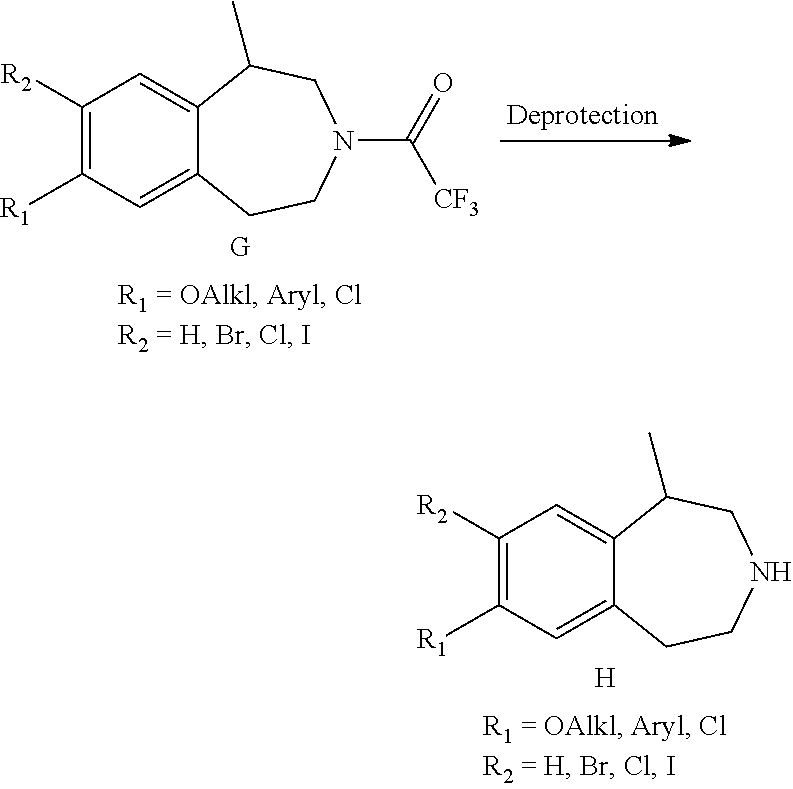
[H].C1([R2])=C([R1])C=C2C(=C1)C(C)CNCC2.[G].C1([R2])=C([R1])C=C2C(=C1)C(C)CN(C(=O)[CF3])CC2
